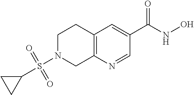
C12=C(N=CC(C(NO)=O)=C1)CN(S(C1CC1)(=O)=O)CC2
